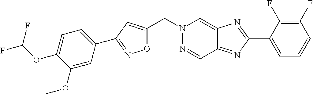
C(N1N=CC2=NC(C3=CC=CC(F)=C3F)=NC2=C1)C1=CC(C2=CC=C(OC(F)F)C(OC)=C2)=NO1
